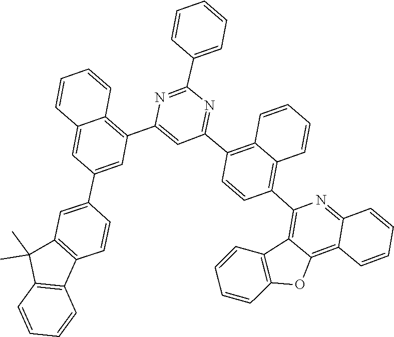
C12=NC(C3=C4C=CC=CC4=C(C4=NC(C5=CC=CC=C5)=NC(C5=C6C=CC=CC6=CC(C6=CC7=C(C=C6)C6=C(C7(C)C)C=CC=C6)=C5)=C4)C=C3)=C3C(=C1C=CC=C2)OC1=C3C=CC=C1
